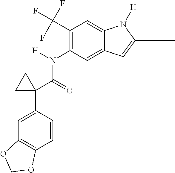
C1(N(C(C2(C3=CC4=C(C=C3)OCO4)CC2)=O)[H])=C(C(F)(F)F)C=C2C(=C1)C=C(C(C)(C)C)N2[H]
